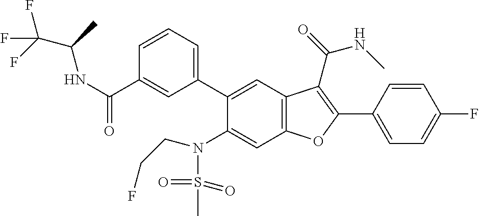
C1=CC(C2=C(C(=O)NC)C3=C(C=C(N(S(C)(=O)=O)CCF)C(C4=CC=CC(C(NC(C(F)(F)F)C)=O)=C4)=C3)O2)=CC=C1F
